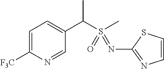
C1=C([F3C])N=CC(C(S(C)(=O)=NC2=NC=CS2)C)=C1
